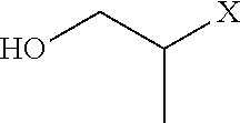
OCC([X])C
